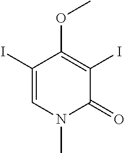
C1(I)=CN(C)C(=O)C(I)=C1OC
